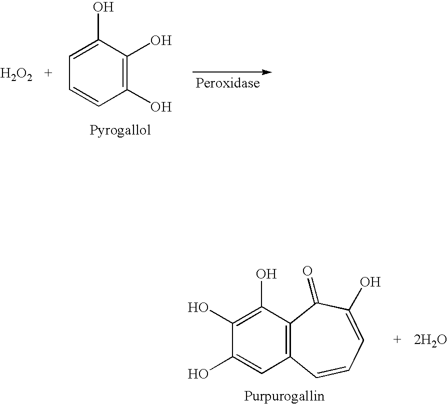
[H2O2].C1(O)=CC=CC(O)=C1O.C1(O)=C(O)C(O)=CC2=C1C(=O)C(O)=CC=C2.[2H2O]
